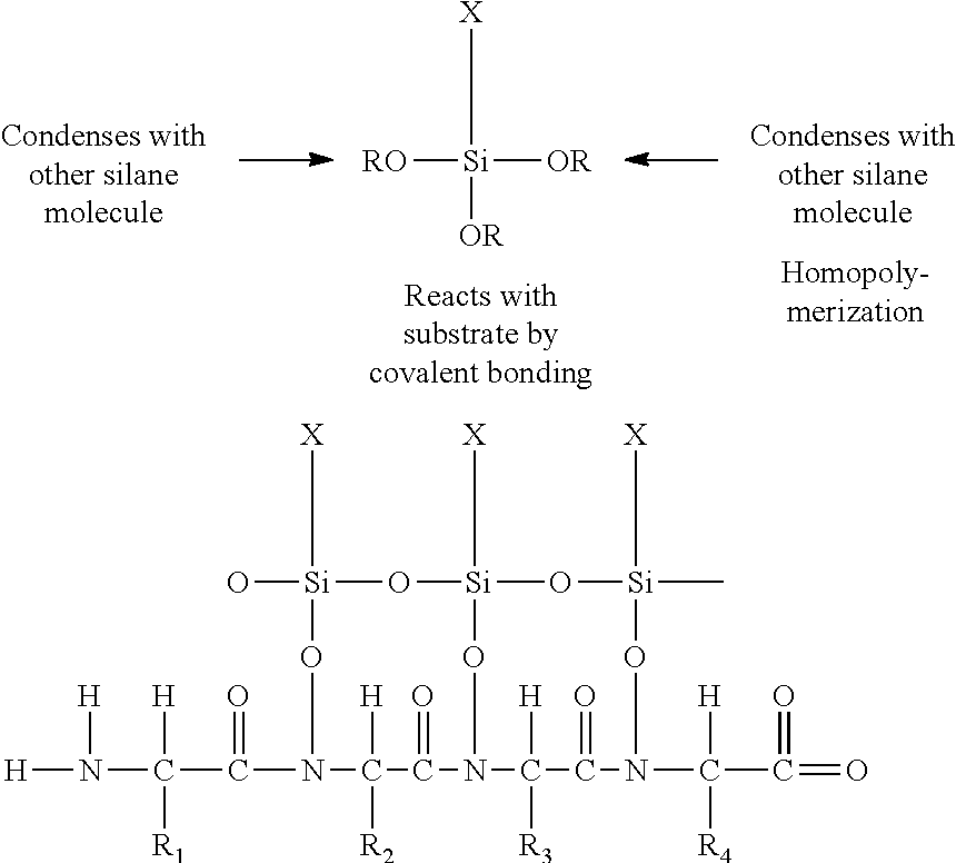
[RO][Si]([OR])(C[X])[OR].O[Si]1(C[X])O[Si]2(C[X])O[Si](C)(C[X])ON(C(C(=O)=O)([H])[R4])C(=O)C([H])([R3])N(O2)C(=O)C([R2])([H])N(C(C(N([H])[H])([H])[R1])=O)O1
